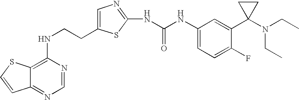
C(CNC1=C2C(=NC=N1)C=CS2)C1=CN=C(NC(=O)NC2=CC=C(F)C(C3(N(CC)CC)CC3)=C2)S1
